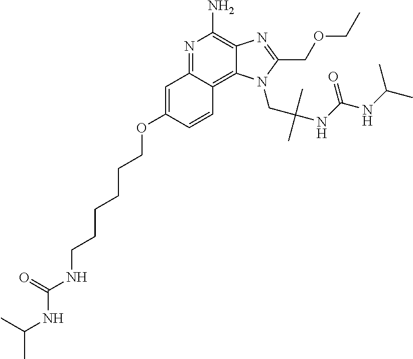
N1=C2C(=C3C(=C1N)N=C(COCC)N3CC(C)(C)NC(NC(C)C)=O)C=CC(OCCCCCCNC(NC(C)C)=O)=C2
